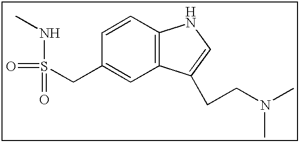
C12=C(C(CCN(C)C)=CN1)C=C(CS(NC)(=O)=O)C=C2
